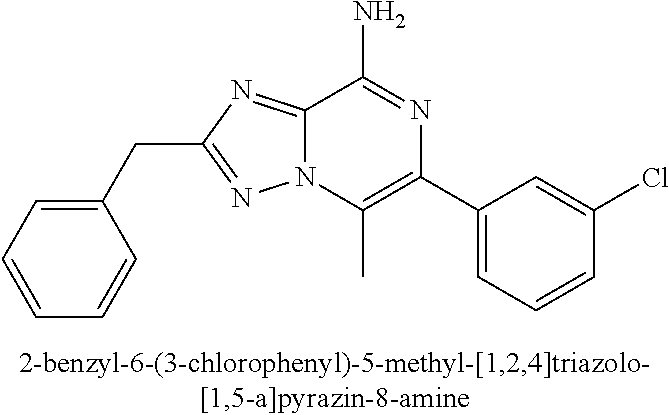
C1(CC2=NN3C(=N2)C(N)=NC(C2=CC=CC(Cl)=C2)=C3C)=CC=CC=C1
